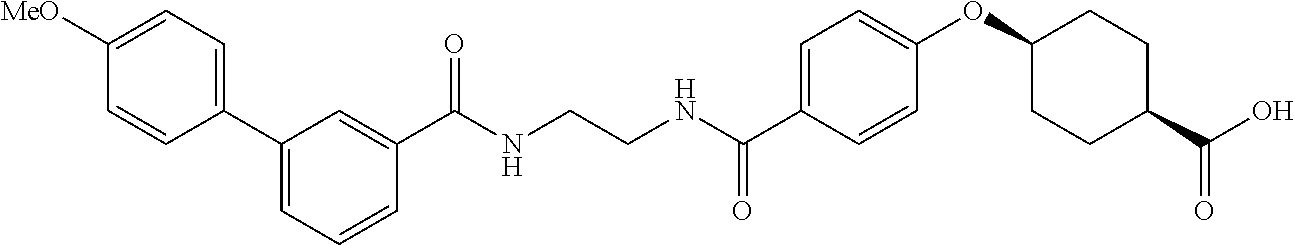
C(NCCNC(C1=CC=C(OC2CCC(C(O)=O)CC2)C=C1)=O)(=O)C1=CC(C2=CC=C([MeO])C=C2)=CC=C1
